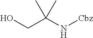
OCC(N[Cbz])(C)C
